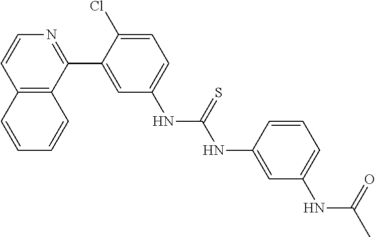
C12=C(C(C3=CC(NC(NC4=CC(NC(C)=O)=CC=C4)=S)=CC=C3Cl)=NC=C1)C=CC=C2
